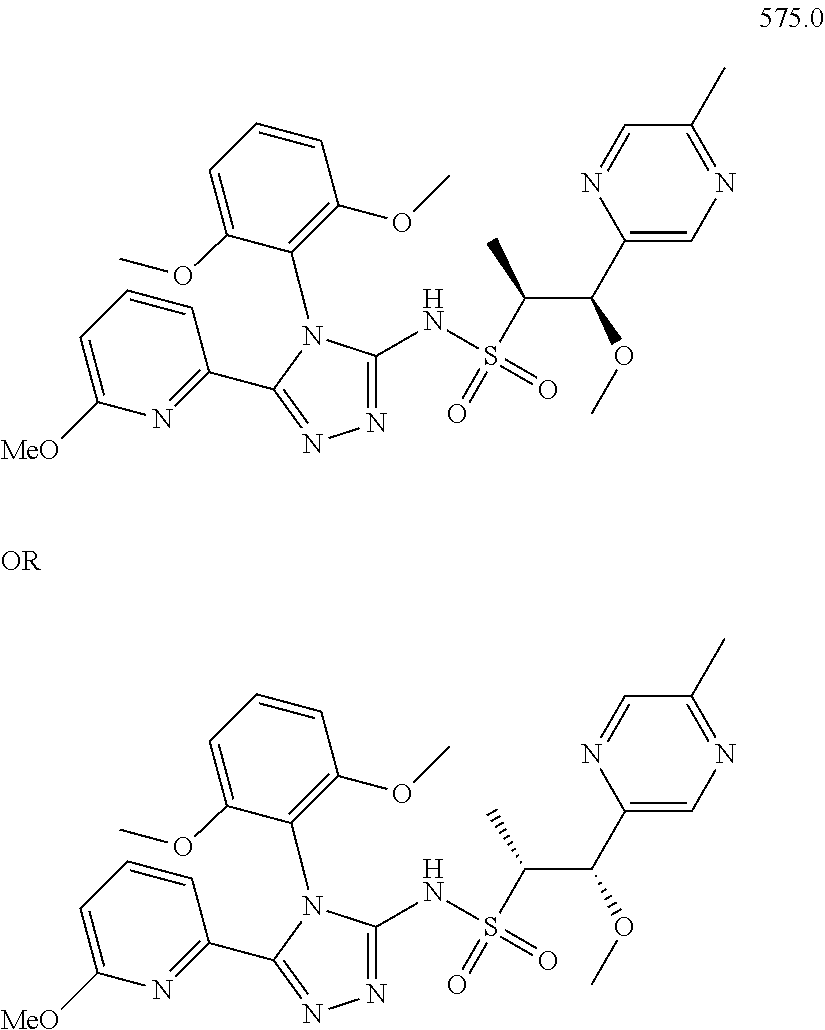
C1=NC(C(OC)C(S(=O)(NC2=NN=C(C3=NC([MeO])=CC=C3)N2C2=C(OC)C=CC=C2OC)=O)C)=CN=C1C.C1=NC(C(OC)C(S(=O)(NC2=NN=C(C3=NC([MeO])=CC=C3)N2C2=C(OC)C=CC=C2OC)=O)C)=CN=C1C
